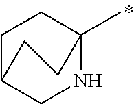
C1C2CNC(C)(C1)CC2
